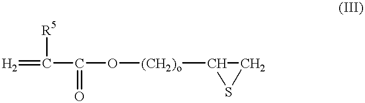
[H2]=C([R5])C(=O)O[(CH2)o]C1SC1
